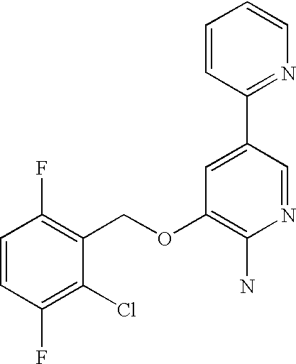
C1=CC(F)=C(Cl)C(COC2=C(N)N=CC(C3=NC=CC=C3)=C2)=C1F
